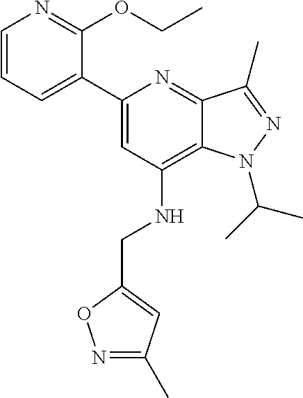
C1=CC=C(C2=CC(NCC3=CC(C)=NO3)=C3C(=N2)C(C)=NN3C(C)C)C(OCC)=N1
